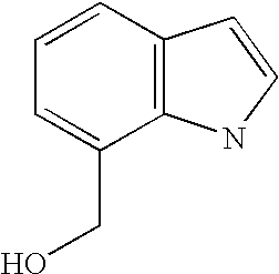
C1=C(CO)C2=C(C=C1)C=CN2
